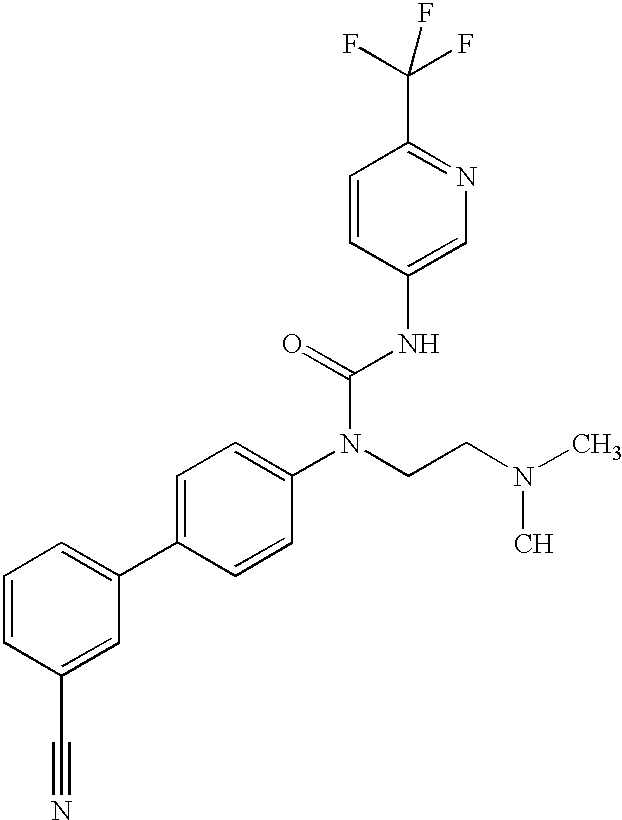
C1=CC(C#N)=CC(C2=CC=C(N(CCN(C)C)C(=O)NC3=CN=C(C(F)(F)F)C=C3)C=C2)=C1
